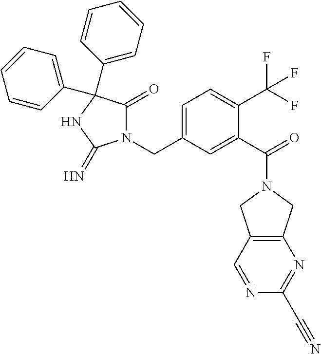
N1(CC2=CC=C(C(F)(F)F)C(C(=O)N3CC4=C(C3)N=C(C#N)N=C4)=C2)C(=O)C(C2=CC=CC=C2)(C2=CC=CC=C2)NC1=N
